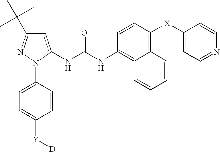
C1=C(NC(NC2=C3C(=C([X]C4=CC=NC=C4)C=C2)C=CC=C3)=O)N(C2=CC=C([Y][D])C=C2)N=C1C(C)(C)C
